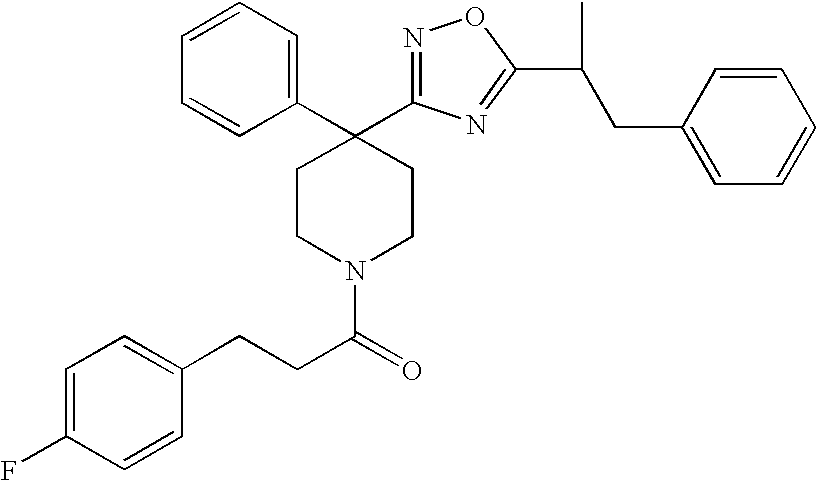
C1=C(F)C=CC(CCC(N2CCC(C3=CC=CC=C3)(C3=NOC(C(CC4=CC=CC=C4)C)=N3)CC2)=O)=C1
